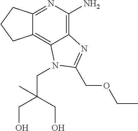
C12=NC(N)=C3C(=C1CCC2)N(CC(CO)(CO)C)C(COCC)=N3
